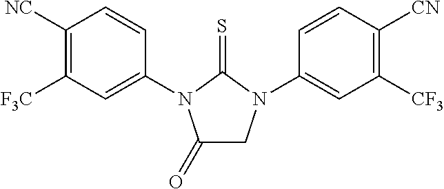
C1(=O)CN(C2=CC([CF3])=C([CN])C=C2)C(=S)N1C1=CC([F3C])=C([NC])C=C1
